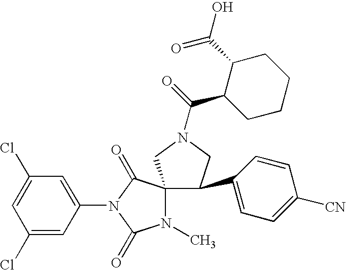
ClC1=CC(Cl)=CC(N2C(=O)C3(N(C)C2=O)C(C2=CC=C([CN])C=C2)CN(C(C2CCCCC2C(O)=O)=O)C3)=C1
